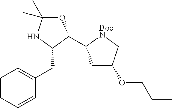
C1=CC=CC(CC2C(C3CC(OCCC)C[BocN]3)OC(C)(C)N2)=C1
